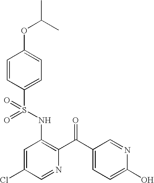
O=S(NC1=C(C(=O)C2=CC=C(O)N=C2)N=CC(Cl)=C1)(=O)C1=CC=C(OC(C)C)C=C1
